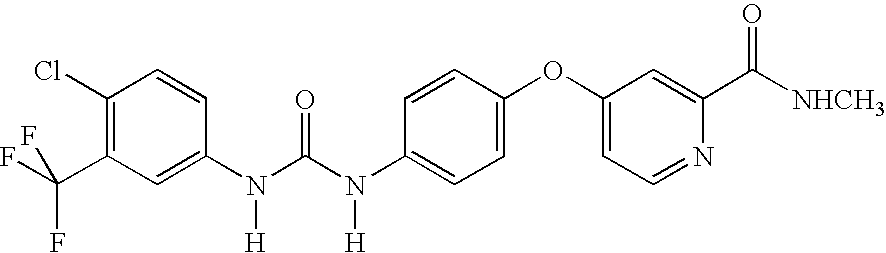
C1(Cl)=C(C(F)(F)F)C=C(N(C(N(C2=CC=C(OC3=CC=NC(C([NHCH3])=O)=C3)C=C2)[H])=O)[H])C=C1
